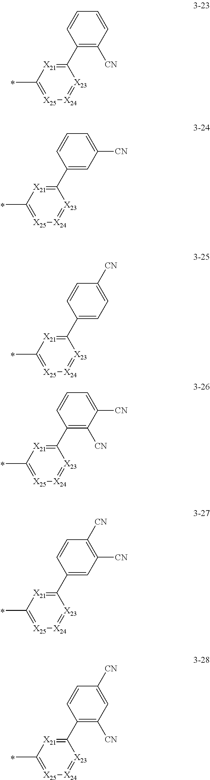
C1(C2=C([CN])C=CC=C2)=[X21]C(C)=[X25][X24]=[X23]1.C1(C2=CC([CN])=CC=C2)=[X21]C(C)=[X25][X24]=[X23]1.C1(C2=CC=C([CN])C=C2)=[X21]C(C)=[X25][X24]=[X23]1.C1(C2=C([CN])C([CN])=CC=C2)=[X21]C(C)=[X25][X24]=[X23]1.C1(C2=CC([CN])=C([CN])C=C2)=[X21]C(C)=[X25][X24]=[X23]1.C1(C2=C([CN])C=C([CN])C=C2)=[X21]C(C)=[X25][X24]=[X23]1
